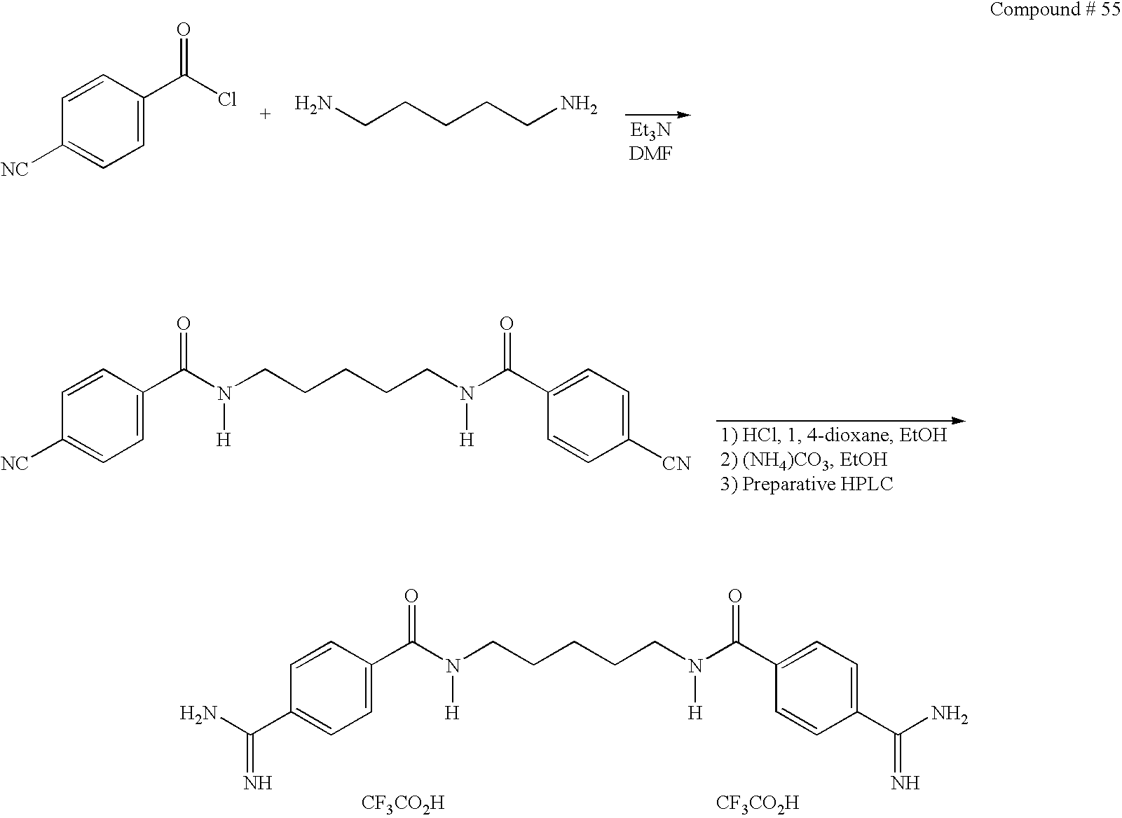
[H]N(C(=O)C1=CC=C([NC])C=C1)CCCCCN([H])C(=O)C1=CC=C([CN])C=C1.C1([NC])=CC=C(C(Cl)=O)C=C1.NCCCCCN.[CF3CO2H].C1(C(=N)N)=CC=C(C(N(CCCCCN(C(C2=CC=C(C(=N)N)C=C2)=O)[H])[H])=O)C=C1.[CF3CO2H]
